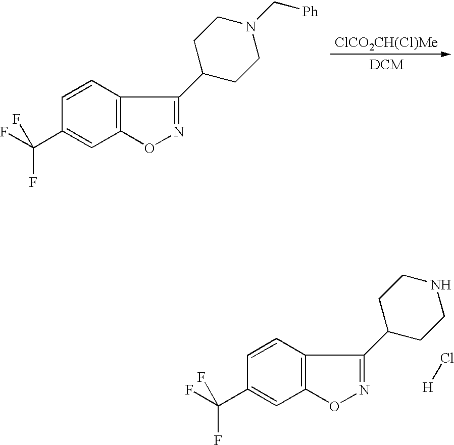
C1=CC2=C(C=C1C(F)(F)F)ON=C2C1CCN(C[Ph])CC1.C1=CC2=C(C=C1C(F)(F)F)ON=C2C1CCNCC1.Cl[H]
